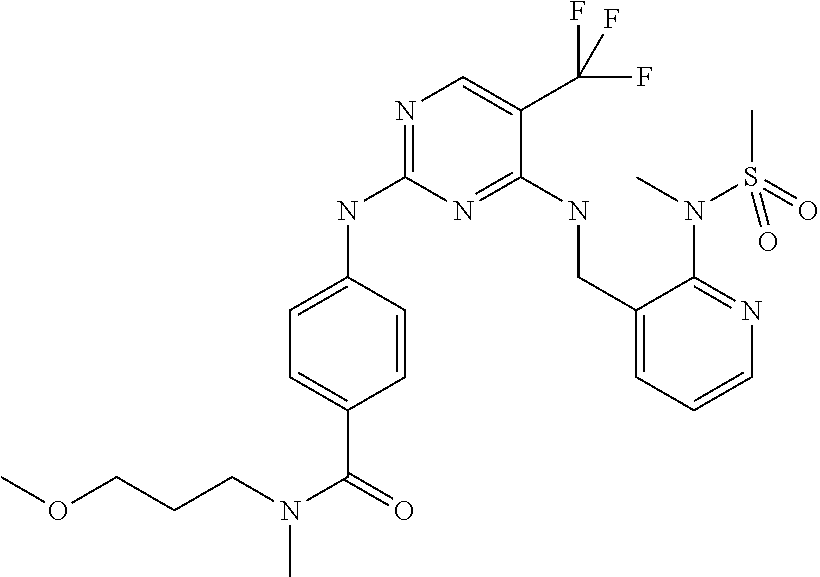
C1=C(NC2=NC=C(C(F)(F)F)C(NCC3=CC=CN=C3N(C)S(C)(=O)=O)=N2)C=CC(C(=O)N(CCCOC)C)=C1
